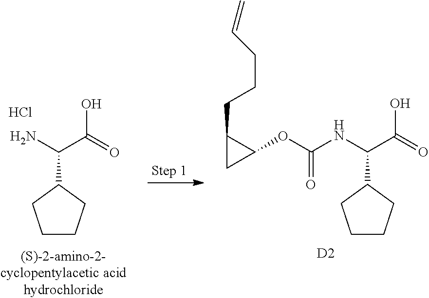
C1CCC(C(N)C(=O)O)C1.Cl.C1CCC(C(NC(OC2C(CCCC=C)C2)=O)C(=O)O)C1.[D2]
